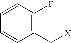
C1=CC=CC(C[X])=C1F
